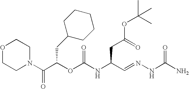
O1CCN(C(C(OC(NC(C=NNC(N)=O)CC(=O)OC(C)(C)C)=O)CC2CCCCC2)=O)CC1
